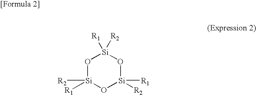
O1[Si]([R1])([R2])O[Si]([R1])([R2])O[Si]1([R1])[R2]
